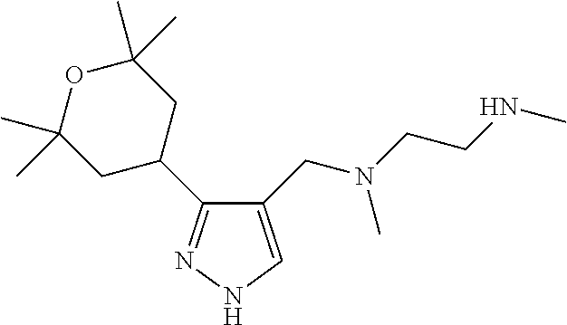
C1(CN(CCNC)C)=CNN=C1C1CC(C)(C)OC(C)(C)C1
